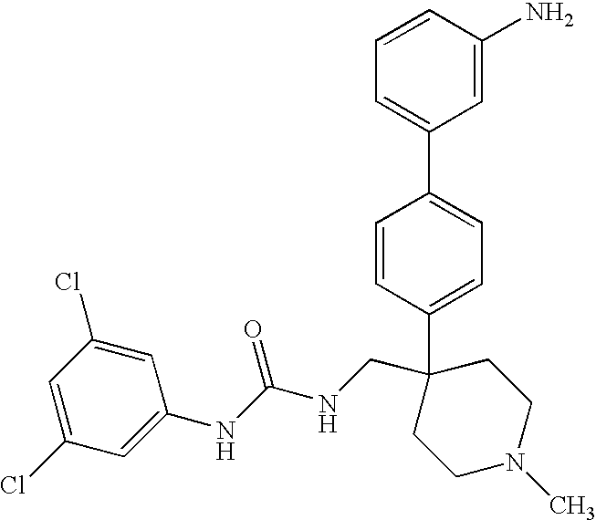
C1=C(C2(CNC(NC3=CC(Cl)=CC(Cl)=C3)=O)CCN(C)CC2)C=CC(C2=CC=CC(N)=C2)=C1
